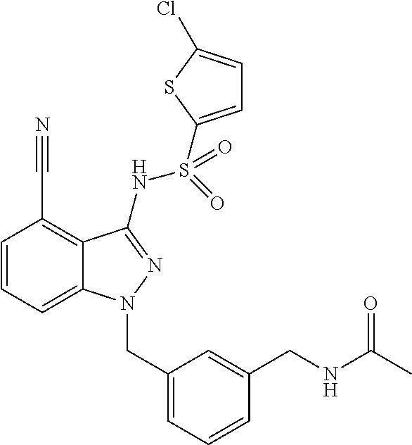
C1=CC=C2C(=C1C#N)C(NS(=O)(=O)C1=CC=C(Cl)S1)=NN2CC1=CC=CC(CNC(C)=O)=C1
